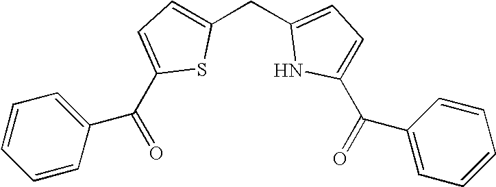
C(C1=CC=C(CC2=CC=C(C(=O)C3=CC=CC=C3)N2)S1)(=O)C1=CC=CC=C1
